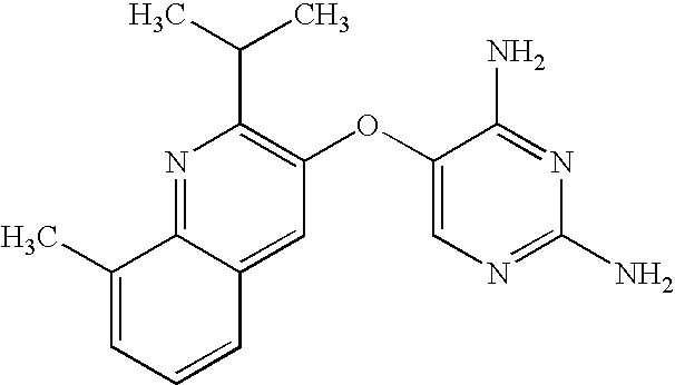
N1=C2C(=CC(OC3=CN=C(N)N=C3N)=C1C(C)C)C=CC=C2C
